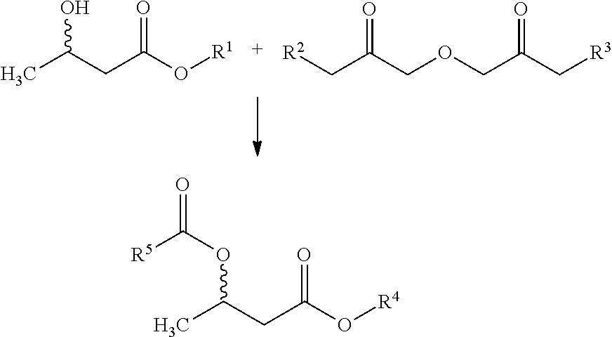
CC(CC(O[R1])=O)O.C(C(COCC(C[R3])=O)=O)[R2].[R5]C(OC(CC(O[R4])=O)C)=O
